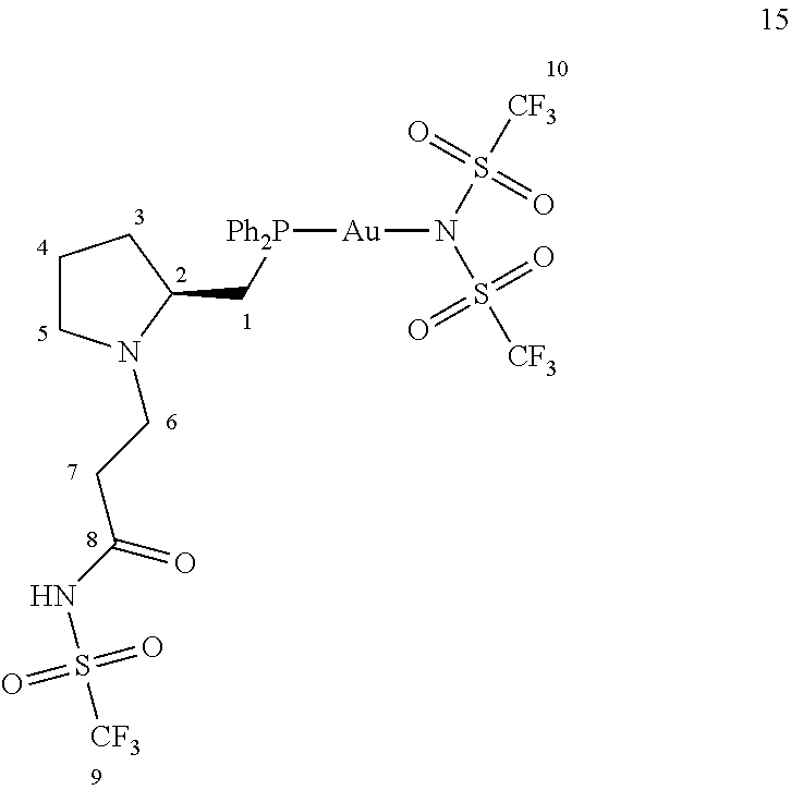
C1CN(CCC(NS(=O)([CF3])=O)=O)C(C[Ph2P][Au]N(S([CF3])(=O)=O)S([CF3])(=O)=O)C1
